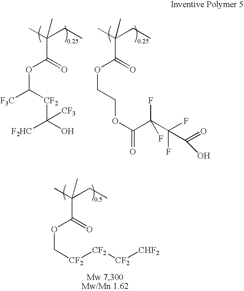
CC(CC)(C)C(=O)OC([F3C])[CF2]C(O)([F2HC])[CF3].CC(CC)(C)C(=O)OCCOC(C(F)(F)C(F)(F)C(=O)O)=O.CC(CC)(C)C(=O)OC[CF2][CF2][CF2][CHF2]
